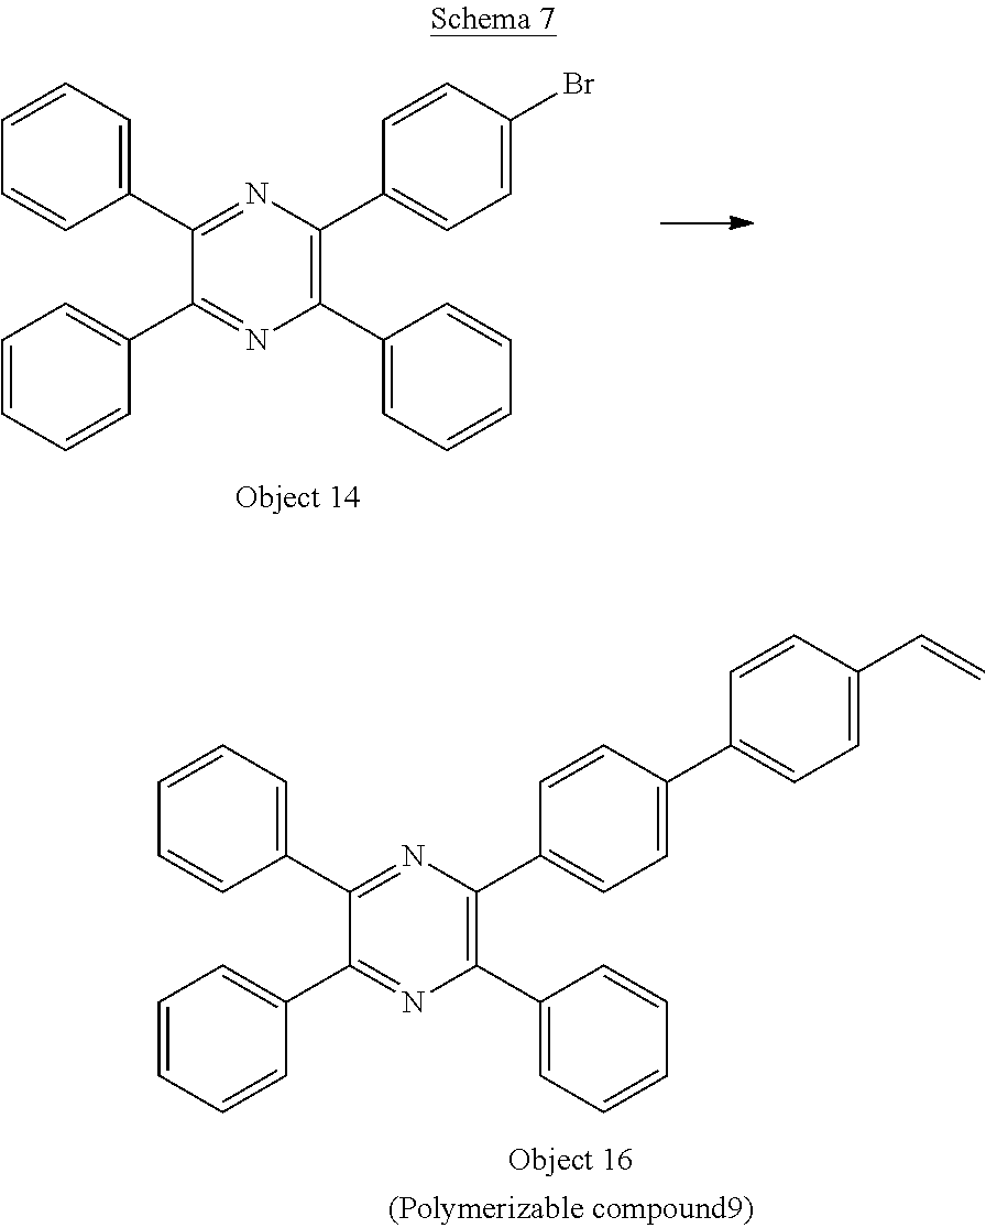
C1(C2=NC(C3=CC=C(C4=CC=C(C=C)C=C4)C=C3)=C(C3=CC=CC=C3)N=C2C2=CC=CC=C2)=CC=CC=C1.C1(C2=NC(C3=CC=C(Br)C=C3)=C(C3=CC=CC=C3)N=C2C2=CC=CC=C2)=CC=CC=C1
